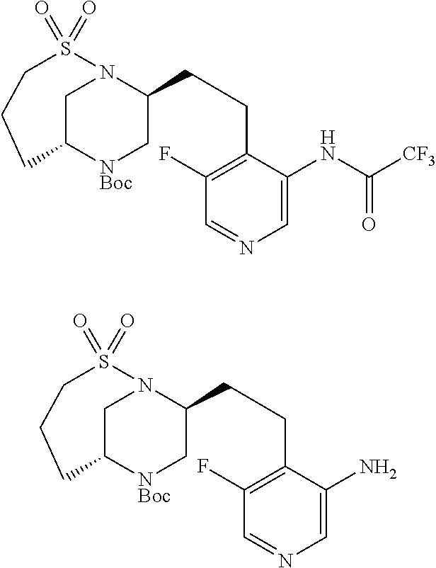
C1C2[NBoc]CC(CCC3=C(F)C=NC=C3NC([CF3])=O)N1S(=O)(=O)CCC2.C1C2[NBoc]CC(CCC3=C(F)C=NC=C3N)N1S(=O)(=O)CCC2
